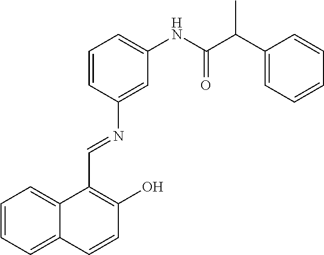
C1(NC(=O)C(C2=CC=CC=C2)C)=CC=CC(N=CC2=C(O)C=CC3=CC=CC=C23)=C1
